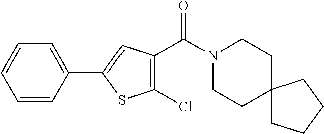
N1(C(=O)C2=C(Cl)SC(C3=CC=CC=C3)=C2)CCC2(CC1)CCCC2
